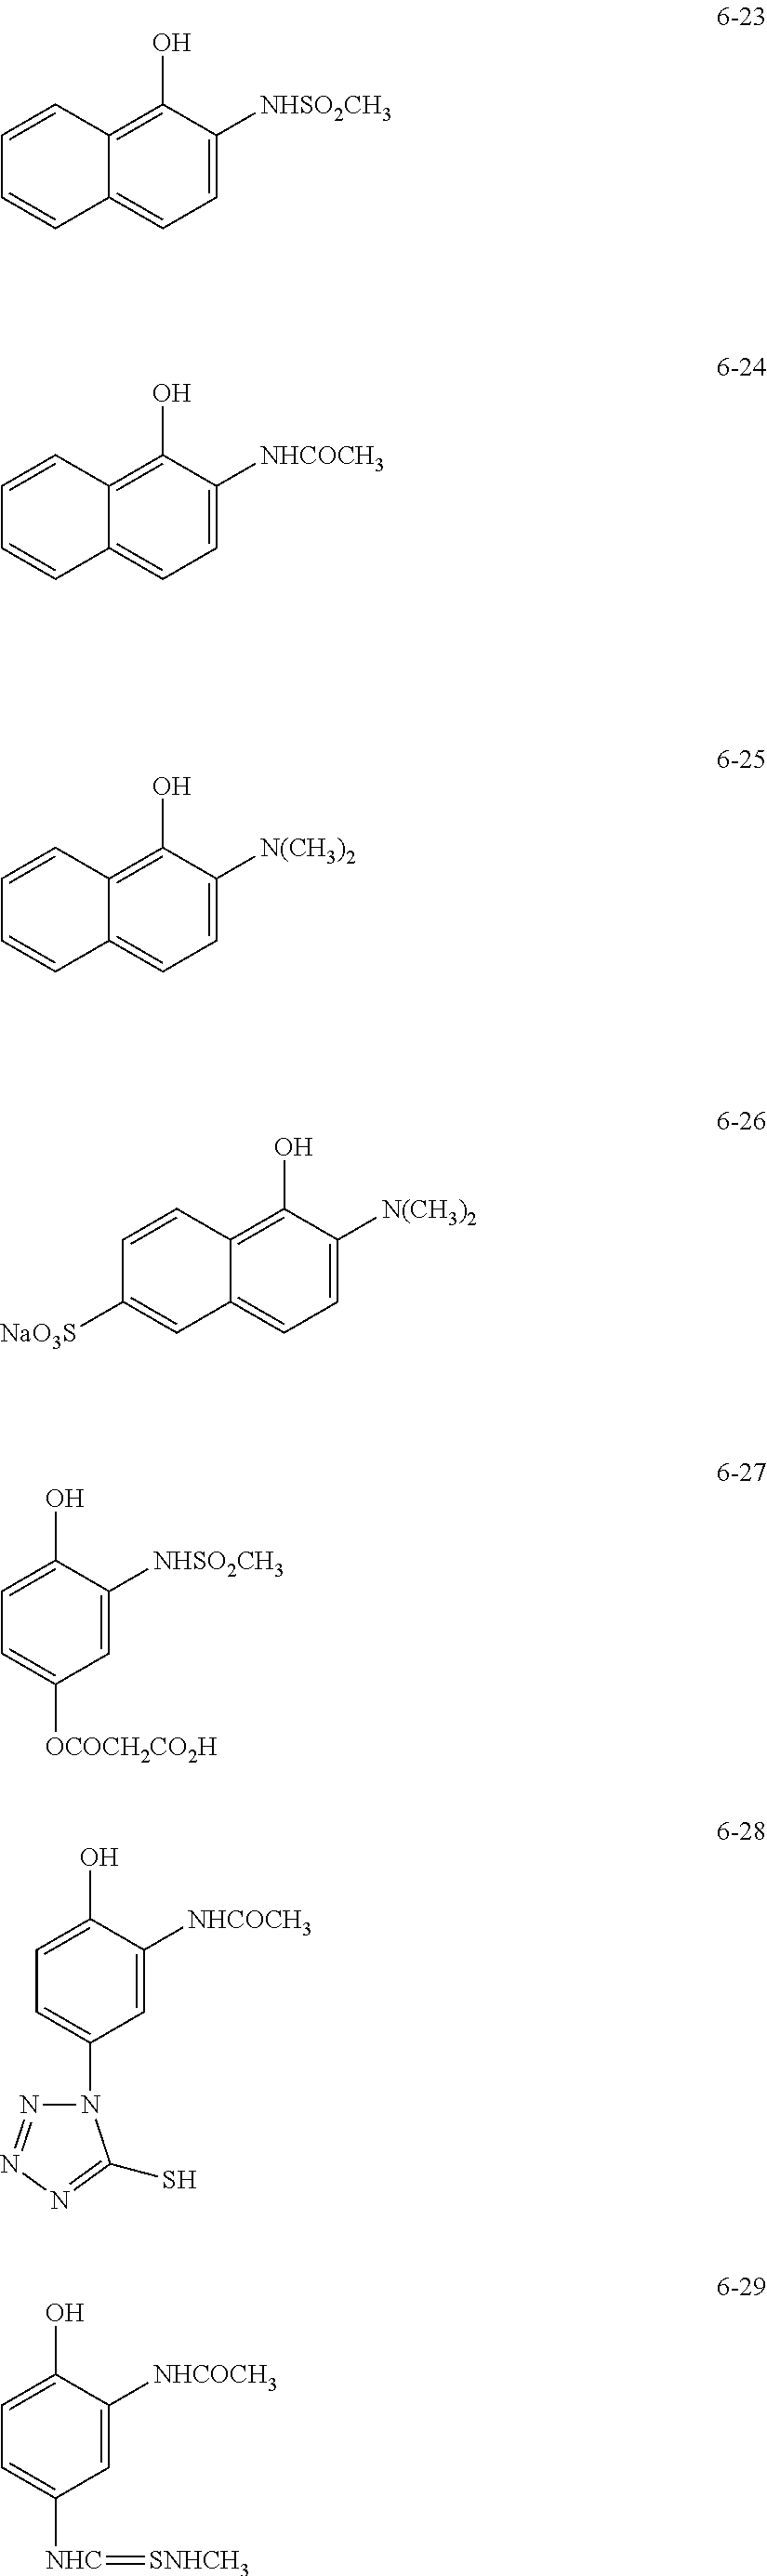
C1(O)=C2C(=CC=C1[NHSO2CH3])C=CC=C2.C1(O)=C2C(=CC=C1[NHCOCH3])C=CC=C2.C1(O)=C2C(=CC=C1[N(CH3)2])C=CC=C2.C1(O)=C2C(=CC=C1[N(CH3)2])C=C([NaO3S])C=C2.C1(O)=CC=C([OCOCH2CO2H])C=C1[NHSO2CH3].C1(O)=CC=C([NHC]=[SNHCH3])C=C1[NHCOCH3].C1(O)=CC=C(N2N=NN=C2S)C=C1[NHCOCH3]
